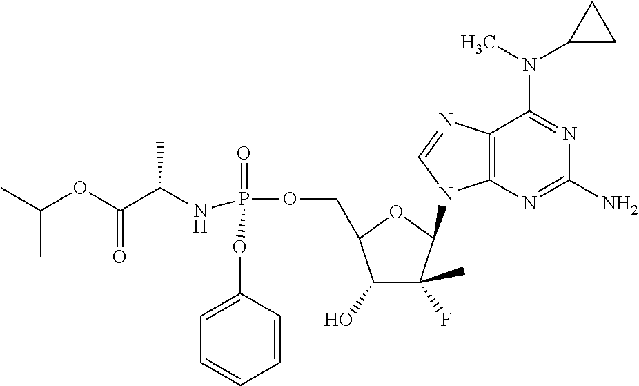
C12=C(N=C(N)N=C1N(C)C1CC1)N(C1C(F)(C)C(O)C(COP(=O)(NC(C(OC(C)C)=O)C)OC3=CC=CC=C3)O1)C=N2
